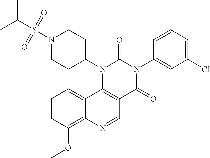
C1=CC(OC)=C2C(=C1)C1=C(C=N2)C(=O)N(C2=CC(Cl)=CC=C2)C(=O)N1C1CCN(S(C(C)C)(=O)=O)CC1
